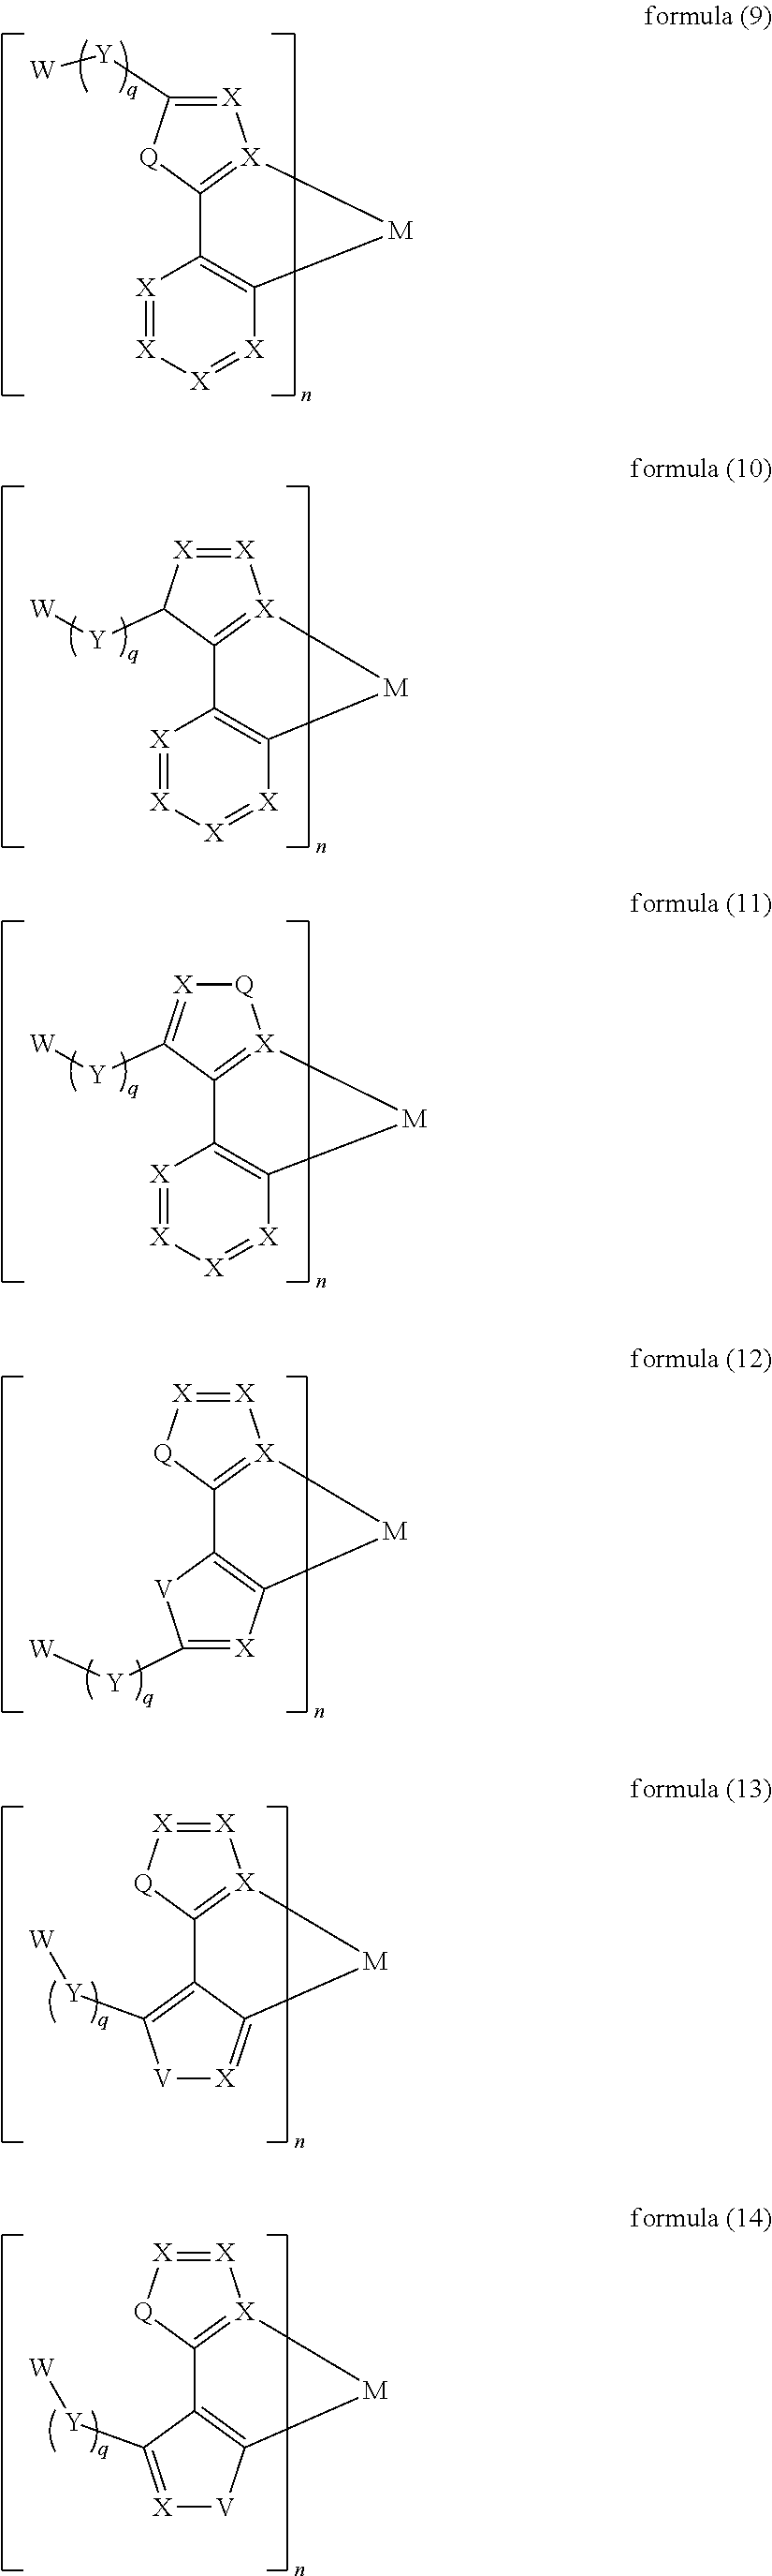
[X]1=C([Y][W])[Q]C2=[X]1[M]C1=C2[X]=[X][X]=[X]1.[X]1=[X]C([Y][W])C2=[X]1[M]C1=C2[X]=[X][X]=[X]1.[Q]1[X]=C([Y][W])C2=[X]1[M]C1=C2[X]=[X][X]=[X]1.[X]1=[X][Q]C2=[X]1[M]C1=C2[V]C([Y][W])=[X]1.[X]1=[X][Q]C2=[X]1[M]C1=[X][V]C([Y][W])=C21.[X]1=[X][Q]C2=[X]1[M]C1=C2C([Y][W])=[X][V]1
